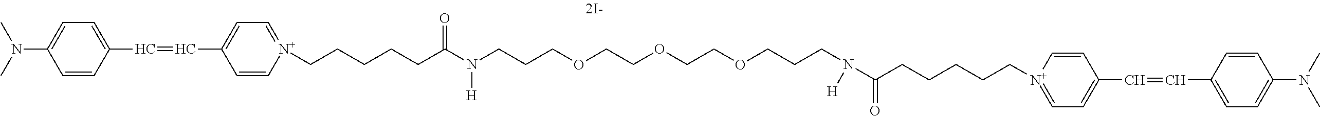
C1=C(N(C)C)C=CC(C=CC2=CC=[N+](CCCCCC(N(CCCOCCOCCOCCCN(C(CCCCC[N+]3=CC=C(C=CC4=CC=C(N(C)C)C=C4)C=C3)=O)[H])[H])=O)C=C2)=C1
